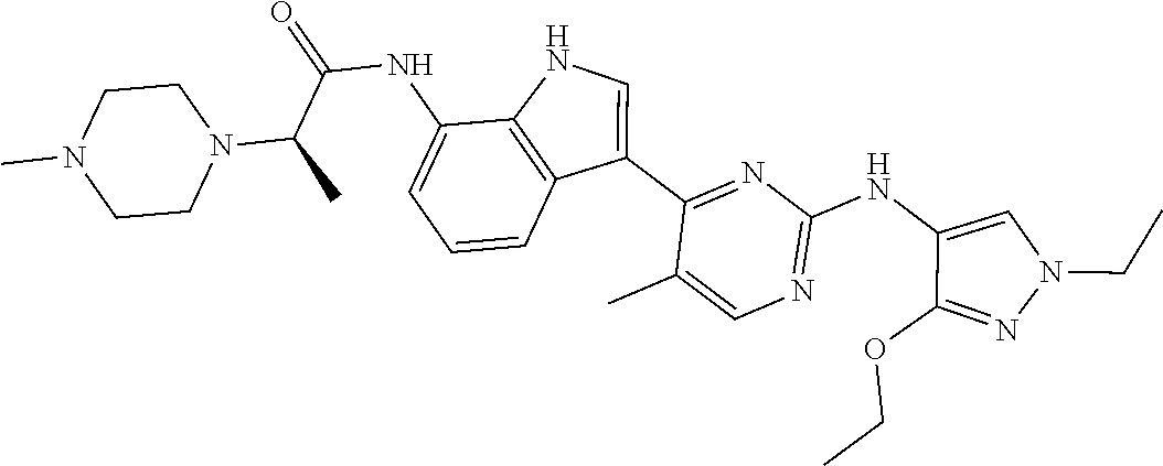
N1=C(NC2=CN(CC)N=C2OCC)N=C(C2=CNC3=C2C=CC=C3NC(=O)C(C)N2CCN(C)CC2)C(C)=C1
